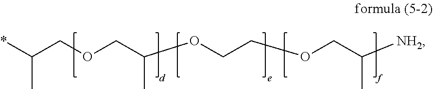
*C(COCC(OCCOCC([NH2])C)C)C
